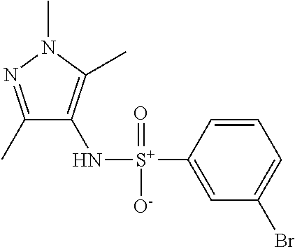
C1(C)=NN(C)C(C)=C1N[S+](C1=CC(Br)=CC=C1)(=O)[O-]
